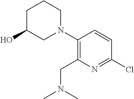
C1(Cl)=NC(CN(C)C)=C(N2CCCC(O)C2)C=C1
